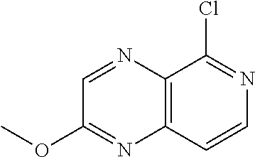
C1=NC2=C(N=C1OC)C=CN=C2Cl
